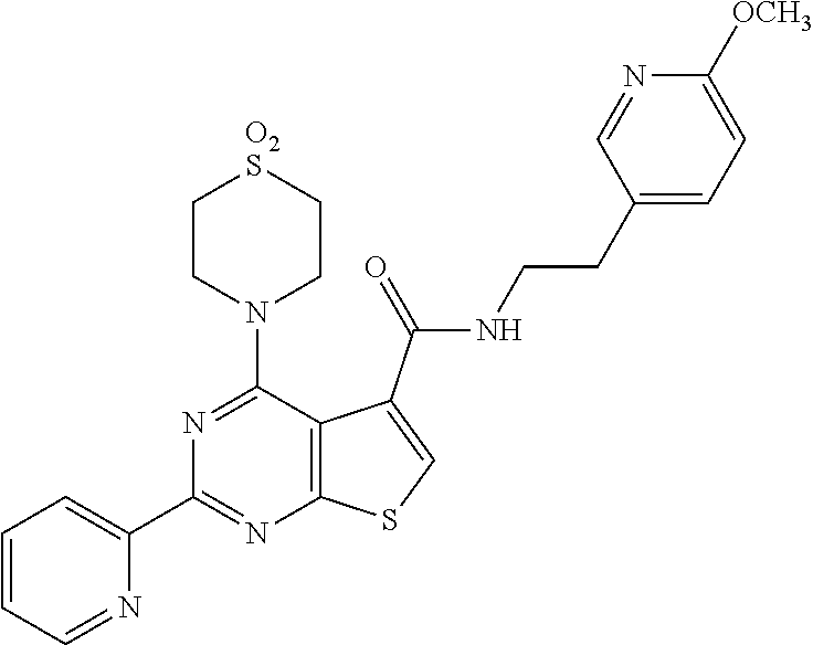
N1=C(N2CC[O2S]CC2)C2=C(N=C1C1=CC=CC=N1)SC=C2C(NCCC1=CC=C([OCH3])N=C1)=O
